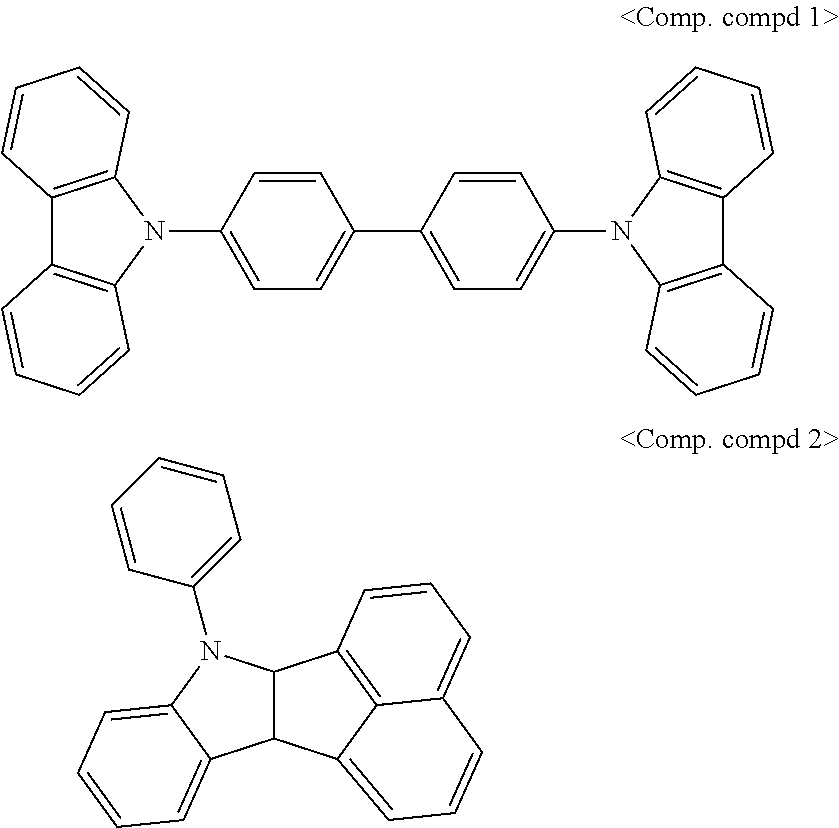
C1=CC(N2C3=C(C4=C2C=CC=C4)C=CC=C3)=CC=C1C1=CC=C(N2C3=C(C4=C2C=CC=C4)C=CC=C3)C=C1.C12C(C3=CC=CC4=CC=CC1=C34)C1=CC=CC=C1N2C1=CC=CC=C1
